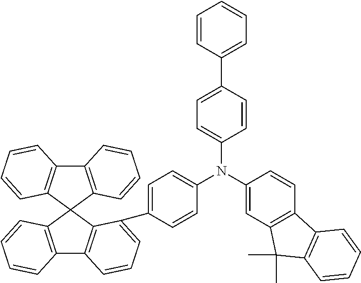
C1(C2=CC=CC3=C2C2(C4=C(C5=C2C=CC=C5)C=CC=C4)C2=C3C=CC=C2)=CC=C(N(C2=CC=C(C3=CC=CC=C3)C=C2)C2=CC3=C(C=C2)C2=C(C3(C)C)C=CC=C2)C=C1
